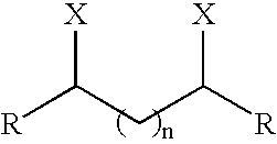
[R]C(CC([R])[X])[X]
